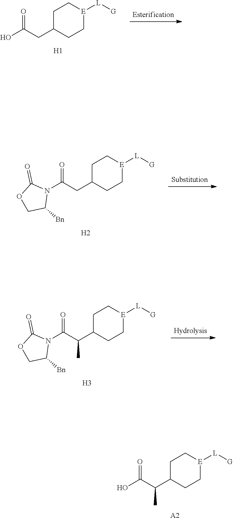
C1C(C(C(O)=O)C)CC[E]([L][G])C1.[A2].C1C(CC(O)=O)CC[E]([L][G])C1.[H1].C1C(CC(N2C(=O)OCC2[Bn])=O)CC[E]([L][G])C1.[H2].C1C(C(C(N2C(=O)OCC2[Bn])=O)C)CC[E]([L][G])C1.[H3]
